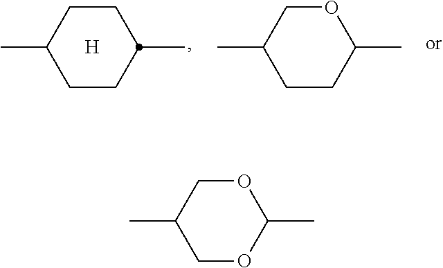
CC1COC(C)OC1.CC1CCC(C)OC1.CC1CCC(C)CC1.[H]
